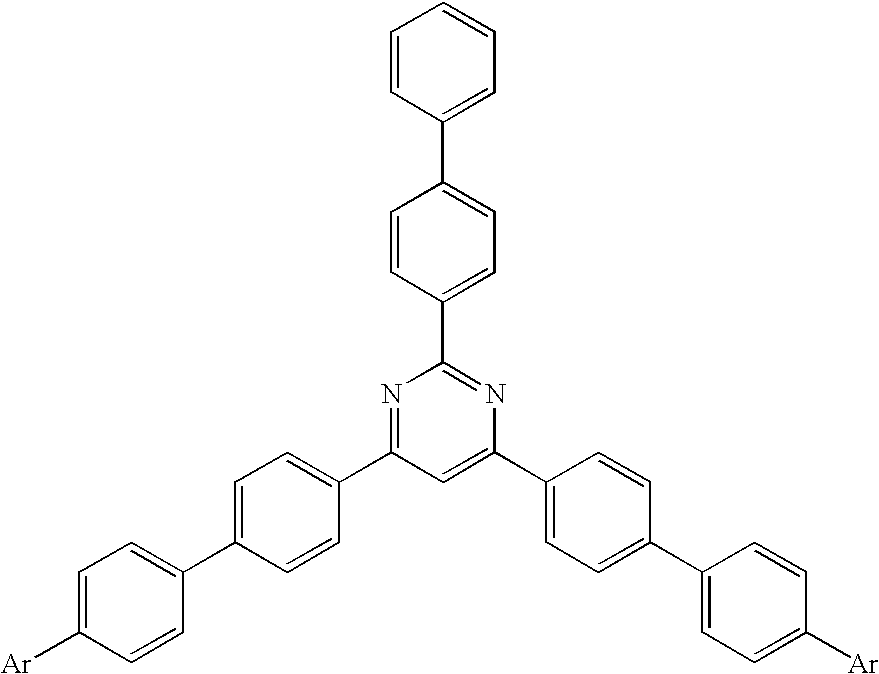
N1=C(C2=CC=C(C3=CC=C([Ar])C=C3)C=C2)C=C(C2=CC=C(C3=CC=C([Ar])C=C3)C=C2)N=C1C1=CC=C(C2=CC=CC=C2)C=C1
